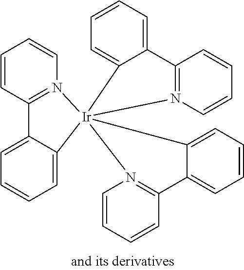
C1=CC=CC2=N1[Ir]13(C4=CC=CC=C24)(C2=CC=CC=C2C2=N1C=CC=C2)N1=C(C=CC=C1)C1=CC=CC=C31
